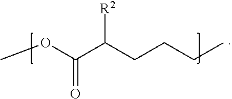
COC(C(CCCC)[R2])=O
